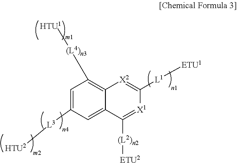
C12=CC([L3][HTU2])=CC([(L4)n3][HTU1])=C1[X2]=C([L1][ETU1])[X1]=C2[(L2)n2][ETU2]
